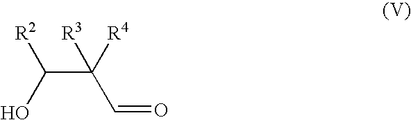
C(C(O)[R2])(C=O)([R4])[R3]
